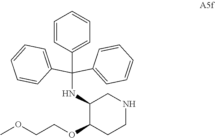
C1=CC(C(NC2C(OCCOC)CCNC2)(C2=CC=CC=C2)C2=CC=CC=C2)=CC=C1
